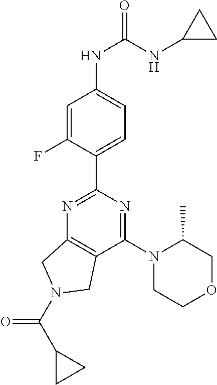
C1=C(F)C(C2=NC3=C(C(N4CCOCC4C)=N2)CN(C(=O)C2CC2)C3)=CC=C1NC(NC1CC1)=O
